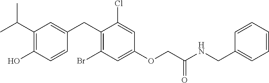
C1(CC2=CC(C(C)C)=C(O)C=C2)=C(Br)C=C(OCC(NCC2=CC=CC=C2)=O)C=C1Cl
